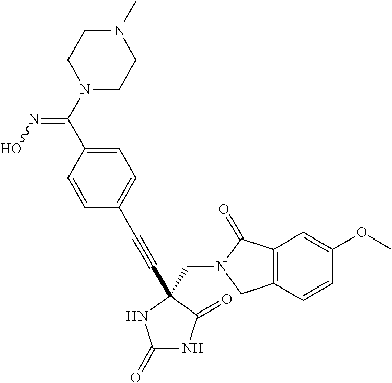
C1(=O)NC(=O)C(CN2C(=O)C3=C(C2)C=CC(OC)=C3)(C#CC2=CC=C(C(N3CCN(C)CC3)=NO)C=C2)N1
